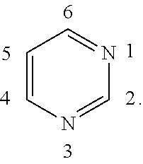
C1=CN=CN=C1
